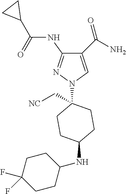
C1(C(=O)N)=CN(C2(C[NC])CCC(NC3CCC(F)(F)CC3)CC2)N=C1NC(C1CC1)=O
